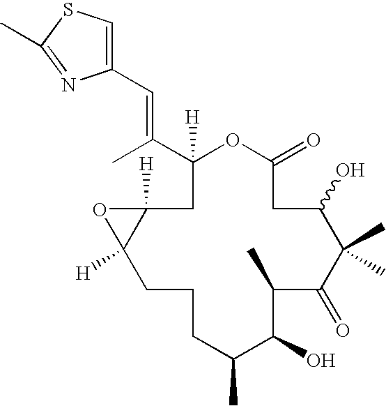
C1([H])(C(C)=CC2=CSC(C)=N2)OC(=O)CC(O)C(C)(C)C(=O)C(C)C(O)C(C)CCCC2([H])C([H])(C1)O2
